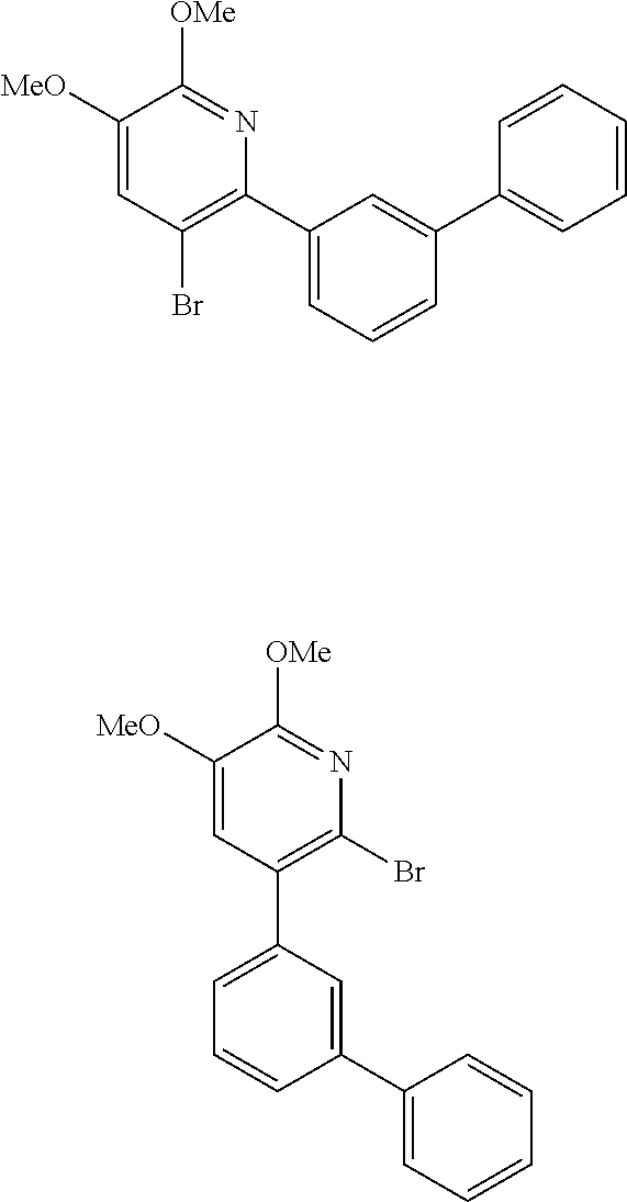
C1(C2=C(Br)C=C([MeO])C([OMe])=N2)=CC=CC(C2=CC=CC=C2)=C1.BrC1=C(C2=CC=CC(C3=CC=CC=C3)=C2)C=C([MeO])C([OMe])=N1
